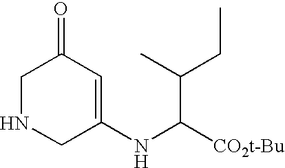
C1=C(NC([CO2t-Bu])C(CC)C)CNCC1=O
